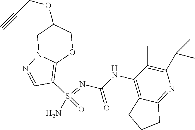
C1(S(=O)(=NC(NC2=C3C(=NC(C(C)C)=C2C)CCC3)=O)N)=C2OCC(OCC#C)CN2N=C1
